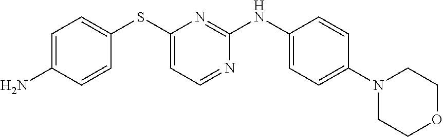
C1=C(N)C=CC(SC2=CC=NC(NC3=CC=C(N4CCOCC4)C=C3)=N2)=C1
